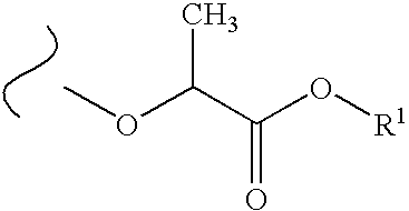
COC(C(O[R1])=O)C
